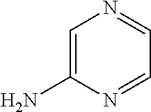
C1=C(N)N=CC=N1
